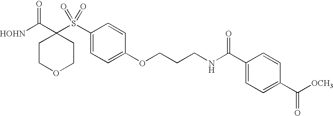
[HOHN]C(C1(S(C2=CC=C(OCCCNC(C3=CC=C(C([OCH3])=O)C=C3)=O)C=C2)(=O)=O)CCOCC1)=O
